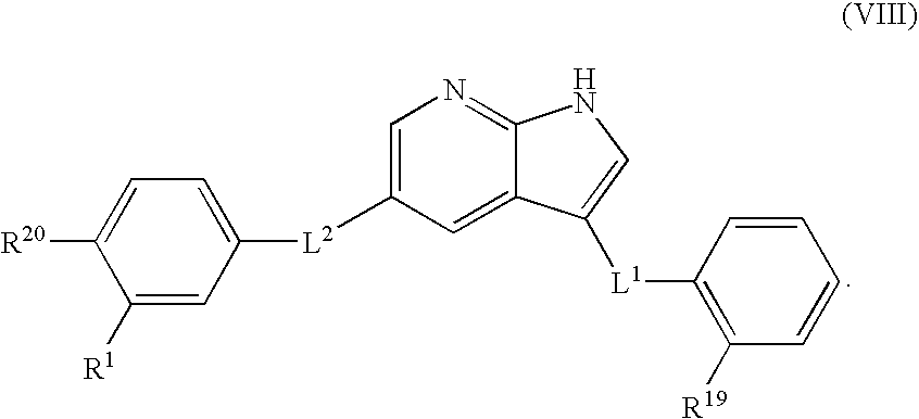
C1([R20])=CC=C([L2]C2=CN=C3C(=C2)C([L1]C2=C([R19])C=CC=C2)=CN3)C=C1[R1]
